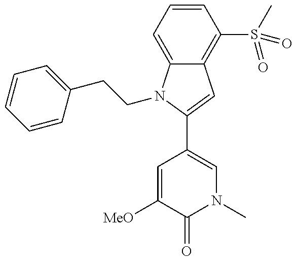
C12=C(S(C)(=O)=O)C=CC=C1N(CCC1=CC=CC=C1)C(C1=CN(C)C(=O)C([MeO])=C1)=C2
